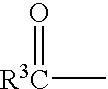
[R3C](C)=O
